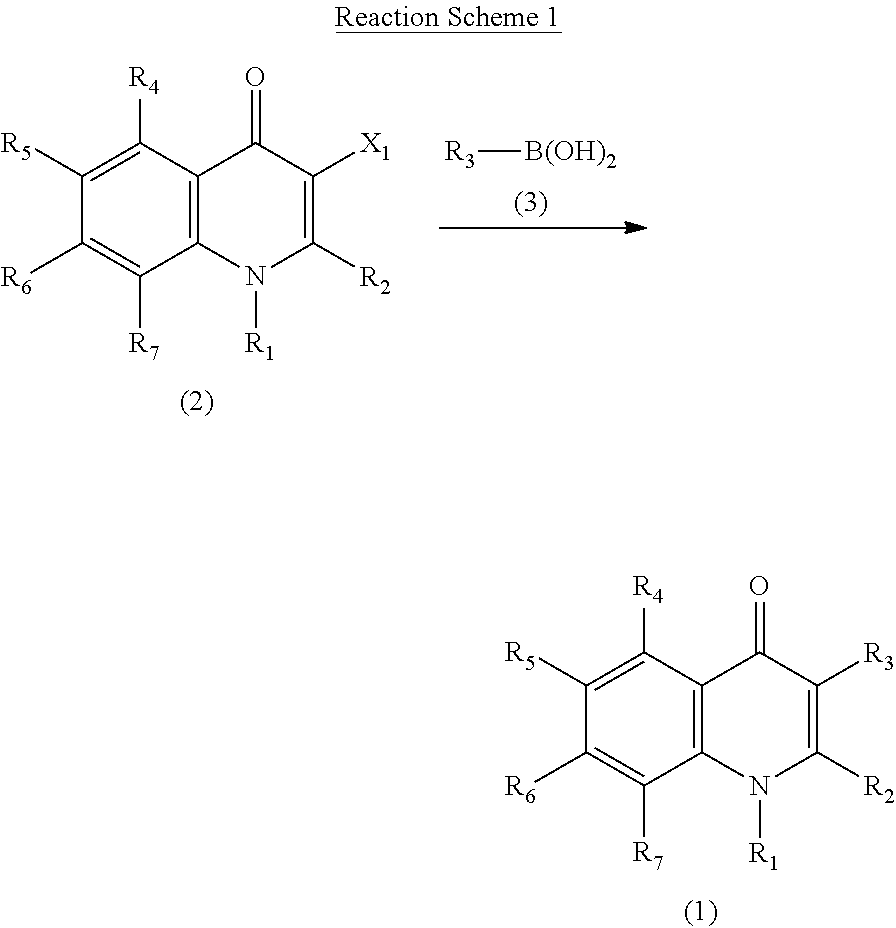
[R3][B(OH)2].C12=C(C([R4])=C([R5])C([R6])=C1[R7])C(=O)C([X1])=C([R2])N2[R1].C12=C(C([R4])=C([R5])C([R6])=C1[R7])C(=O)C([R3])=C([R2])N2[R1]
